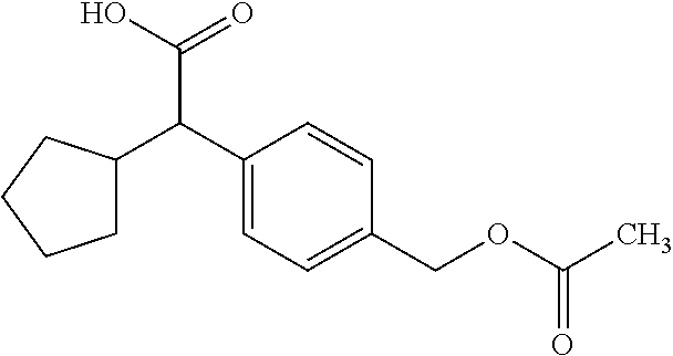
C1(C(C(O)=O)C2CCCC2)=CC=C(COC(C)=O)C=C1
